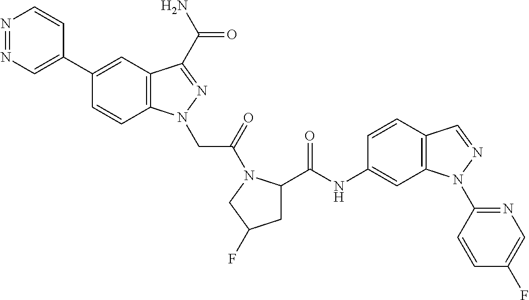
N1=NC=C(C2=CC3=C(C=C2)N(CC(=O)N2C(C(NC4=CC5=C(C=C4)C=NN5C4=NC=C(F)C=C4)=O)CC(F)C2)N=C3C(N)=O)C=C1
